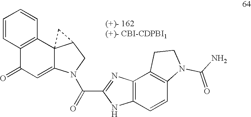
C(C1=NC2=C(N1)C=CC1=C2CCN1C(=O)N)(=O)N1C2=CC(=O)C3=C(C=CC=C3)C23C(C1)C3
